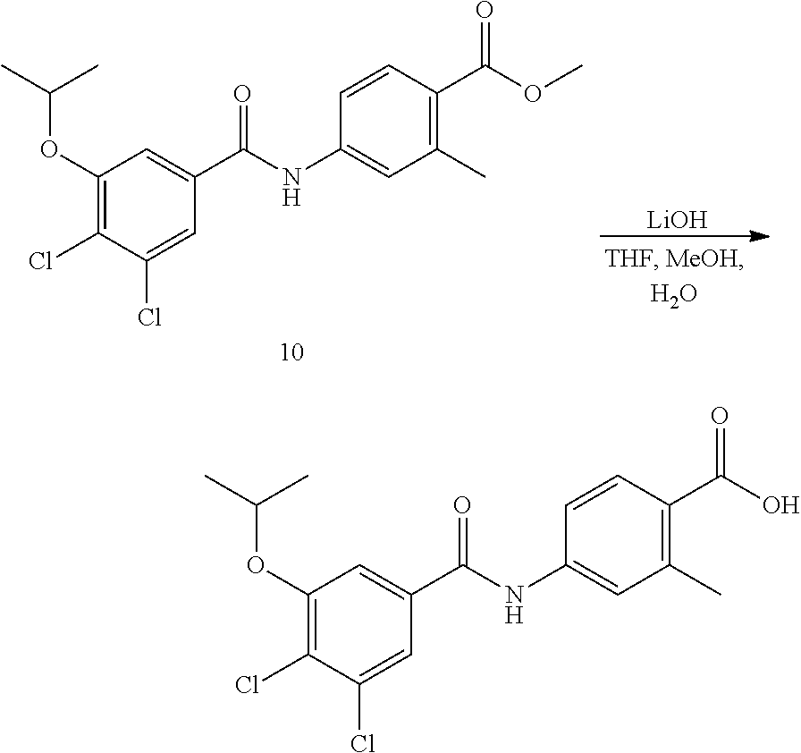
C1(OC(C)C)=C(Cl)C(Cl)=CC(C(NC2=CC(C)=C(C(OC)=O)C=C2)=O)=C1.[LiOH].C1(OC(C)C)=C(Cl)C(Cl)=CC(C(NC2=CC(C)=C(C(O)=O)C=C2)=O)=C1
